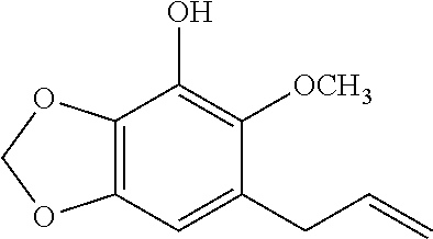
C12=C(OCO1)C(O)=C([OCH3])C(CC=C)=C2
